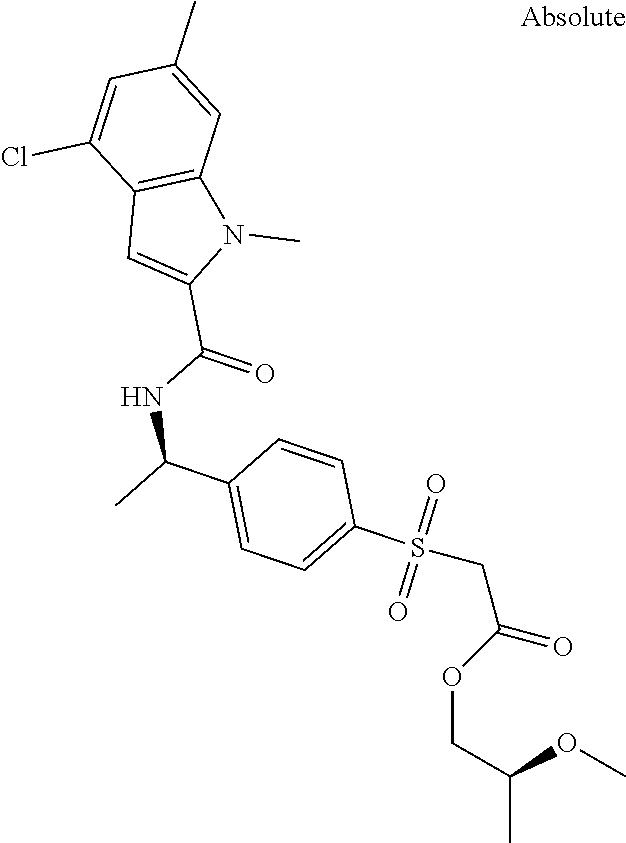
C1(C)=CC2=C(C(Cl)=C1)C=C(C(=O)NC(C)C1=CC=C(S(CC(=O)OCC(C)OC)(=O)=O)C=C1)N2C
